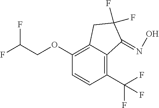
C1(OCC(F)F)=C2C(=C(C(F)(F)F)C=C1)C(=NO)C(F)(F)C2
